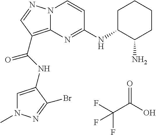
FC(F)(C(=O)O)F.N(C(=O)C1=C2N(N=C1)C=CC(NC1C(N)CCCC1)=N2)C1=CN(C)N=C1Br
